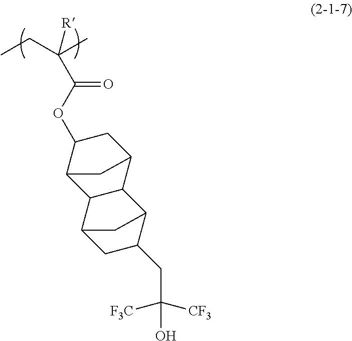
CCC(C)([R])C(OC1CC2CC1C1C2C2C(CC(O)([F3C])[CF3])CC1C2)=O
